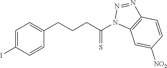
C1=C(I)C=CC(CCCC(N2C3=C(N=N2)C=CC([NO2])=C3)=S)=C1
